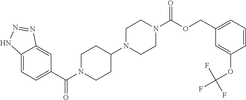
C12=CC=C(C(N3CCC(N4CCN(C(OCC5=CC=CC(OC(F)(F)F)=C5)=O)CC4)CC3)=O)C=C1N=NN2
